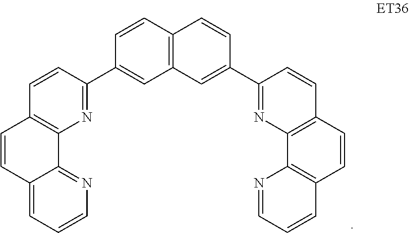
C12=C(C=CC(C3=NC4=C(C=C3)C=CC3=CC=CN=C43)=C1)C=CC(C1=NC3=C(C=C1)C=CC1=C3N=CC=C1)=C2
